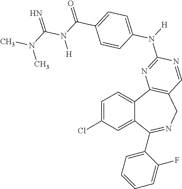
C1=C(Cl)C=C2C(=C1)C1=C(CN=C2C2=CC=CC=C2F)C=NC(N([H])C2=CC=C(C(N(C(N(C)C)=N)[H])=O)C=C2)=N1
